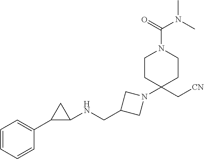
C1=CC=CC(C2C(NCC3CN(C4(C[CN])CCN(C(N(C)C)=O)CC4)C3)C2)=C1
